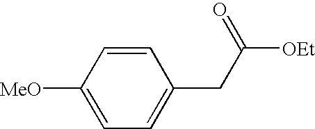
C1([MeO])=CC=C(CC([OEt])=O)C=C1
